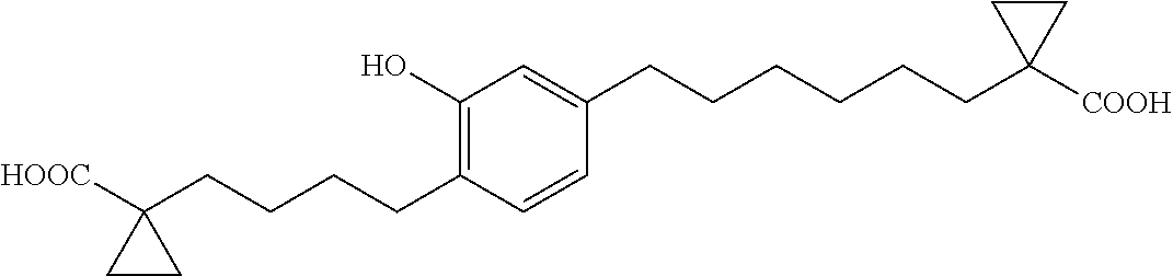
C1(O)=C(CCCCC2([HOOC])CC2)C=CC(CCCCCCC2([COOH])CC2)=C1
